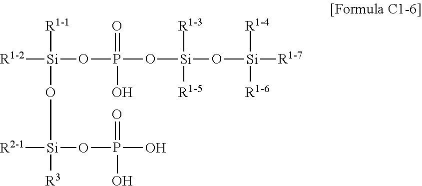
[R1-1][Si](O[Si]([R3])([R2-1])OP(O)(=O)O)(OP(O[Si]([R1-3])([R1-5])O[Si]([R1-7])([R1-4])[R1-6])(=O)O)[R1-2]
